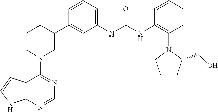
C12=C(N=CN=C1N1CC(C3=CC(NC(NC4=C(N5CCCC5CO)C=CC=C4)=O)=CC=C3)CCC1)NC=C2
